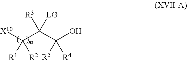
C(C(C(O)([R4])[R5])([LG])[R3])([X10])([R2])[R1]
